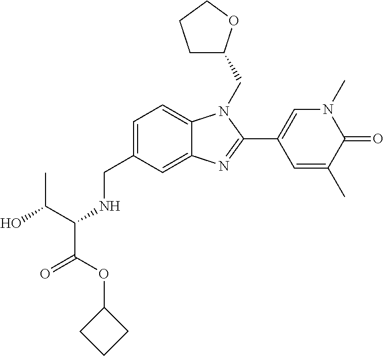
C1=C(CNC(C(=O)OC2CCC2)C(O)C)C=C2C(=C1)N(CC1CCCO1)C(C1=CN(C)C(=O)C(C)=C1)=N2
